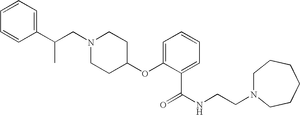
N1(CC(C2=CC=CC=C2)C)CCC(OC2=CC=CC=C2C(=O)NCCN2CCCCCC2)CC1
